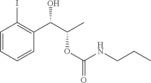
C1=CC=CC(C(C(C)OC(NCCC)=O)O)=C1I
